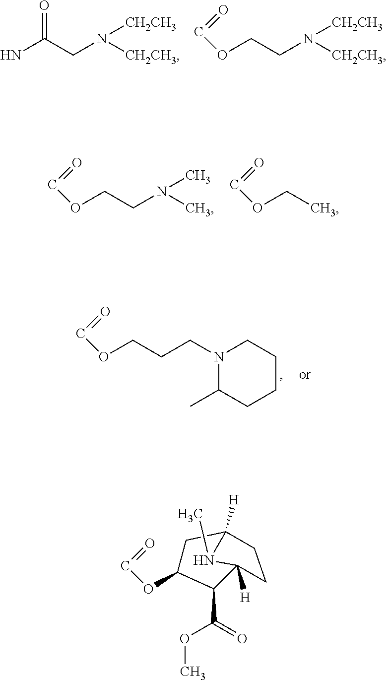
NC(CN([CH2CH3])[CH2CH3])=O.O(CCN([CH2CH3])[CH2CH3])C=O.O(CCN(C)C)C=O.O(CC)C=O.O(CCCN1C(C)CCCC1)C=O.O(C=O)C1CC2([H])N(C)C([H])(C1C(=O)OC)CC2
